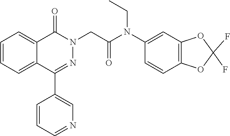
C1=CC=C2C(=C1)C(=O)N(CC(=O)N(C1=CC3=C(C=C1)OC(F)(F)O3)CC)N=C2C1=CN=CC=C1
